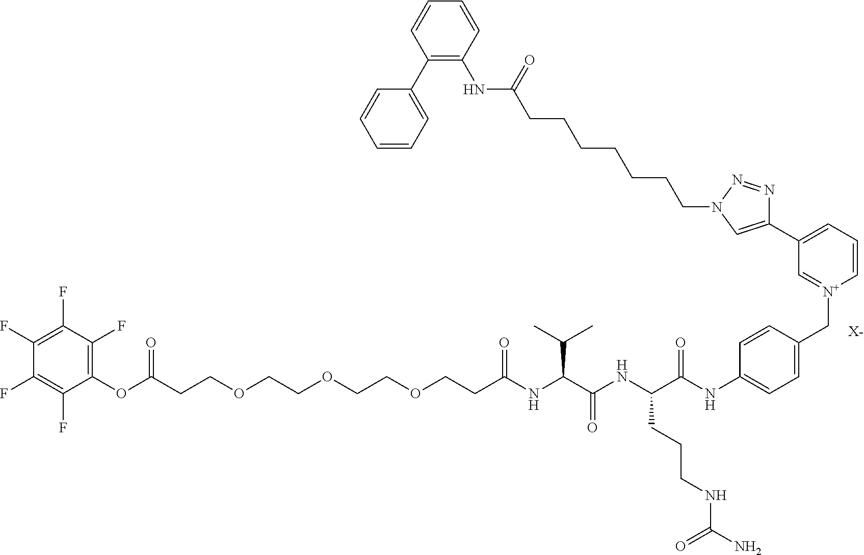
[X-].C(CCOCCOCCOCCC(NC(C(NC(C(NC1=CC=C(C[N+]2=CC(C3=CN(CCCCCCCC(NC4=C(C5=CC=CC=C5)C=CC=C4)=O)N=N3)=CC=C2)C=C1)=O)CCCNC(N)=O)=O)C(C)C)=O)(OC1=C(F)C(F)=C(F)C(F)=C1F)=O
